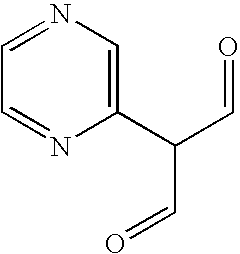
C1(C(C=O)C=O)=CN=CC=N1
